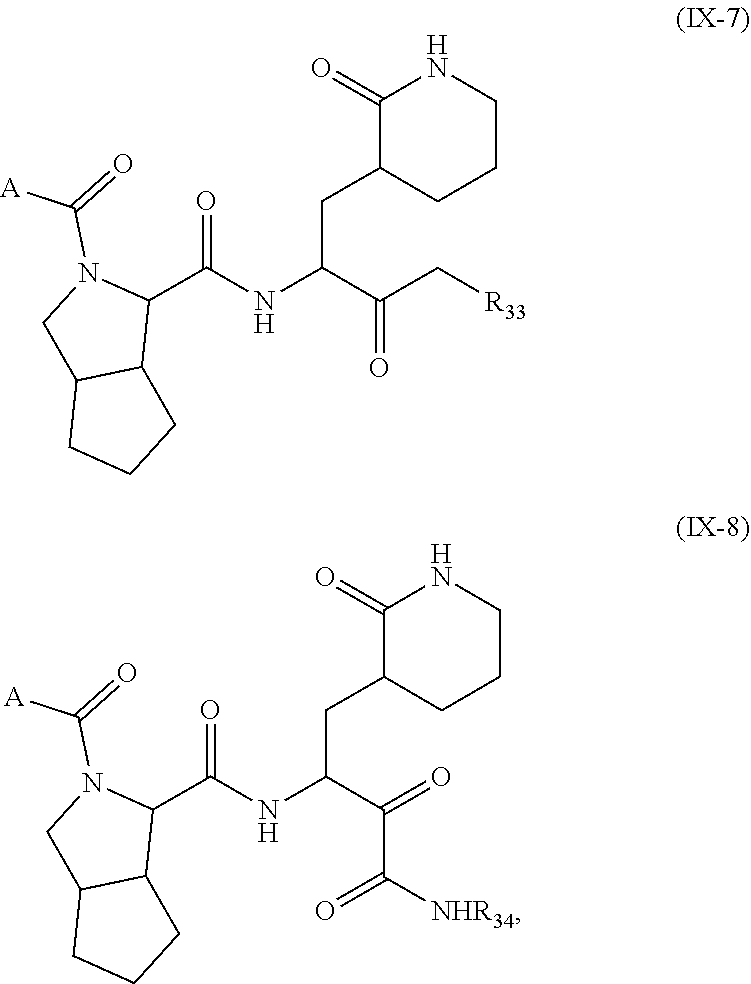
C1C2CCCC2C(C(=O)NC(CC2CCCNC2=O)C(C[R33])=O)N1C([A])=O.C1C2CCCC2C(C(=O)NC(CC2CCCNC2=O)C(=O)C([NHR34])=O)N1C([A])=O
